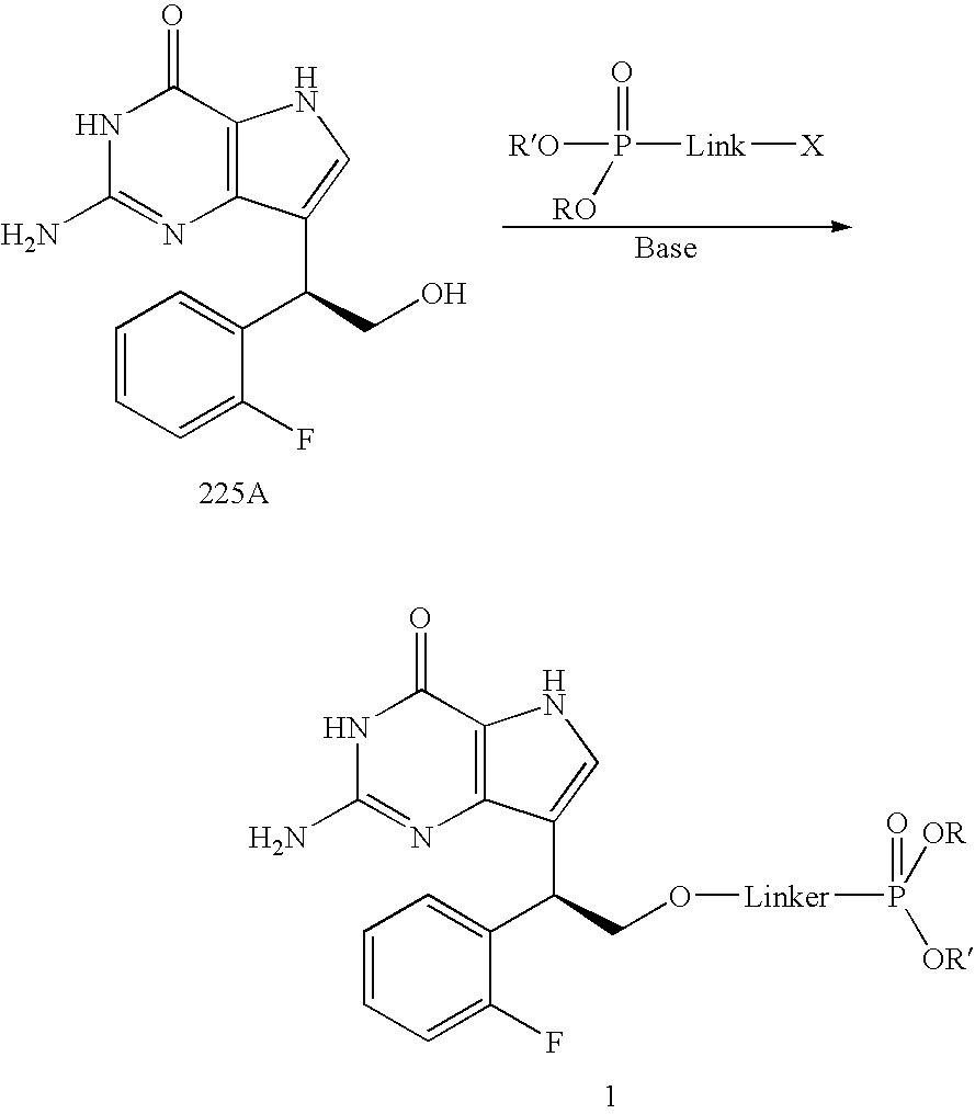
C12=C(C(C(C3=CC=CC=C3F)CO)=CN1)N=C(N)NC2=O.P([Link][X])([RO])(=O)[RO].C12=C(C(C(C3=CC=CC=C3F)CO[Linker]P([OR])([OR])=O)=CN1)N=C(N)NC2=O
